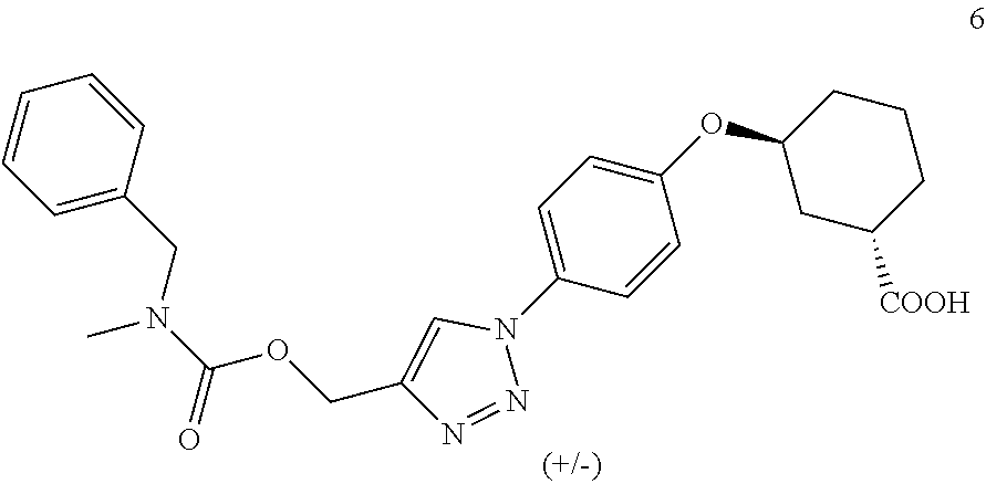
C1(OC2CC([COOH])CCC2)=CC=C(N2C=C(COC(N(C)CC3=CC=CC=C3)=O)N=N2)C=C1
